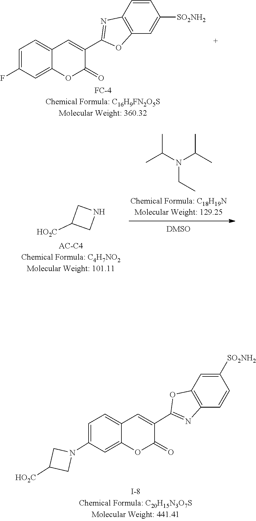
N(CC)(C(C)C)C(C)C.C1C([HO2C])CN1.C12=C(C=C([SO2NH2])C=C1)OC(C1=CC3=CC=C(F)C=C3OC1=O)=N2.C1C([HO2C])CN1C1=CC=C2C=C(C3=NC4=C(O3)C=C([SO2NH2])C=C4)C(=O)OC2=C1
